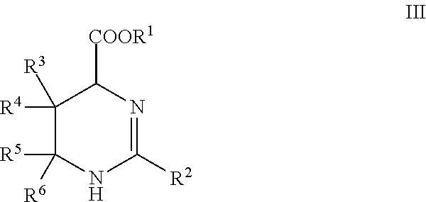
[R4]C1([R3])C([COOR1])N=C([R2])NC1([R5])[R6]
